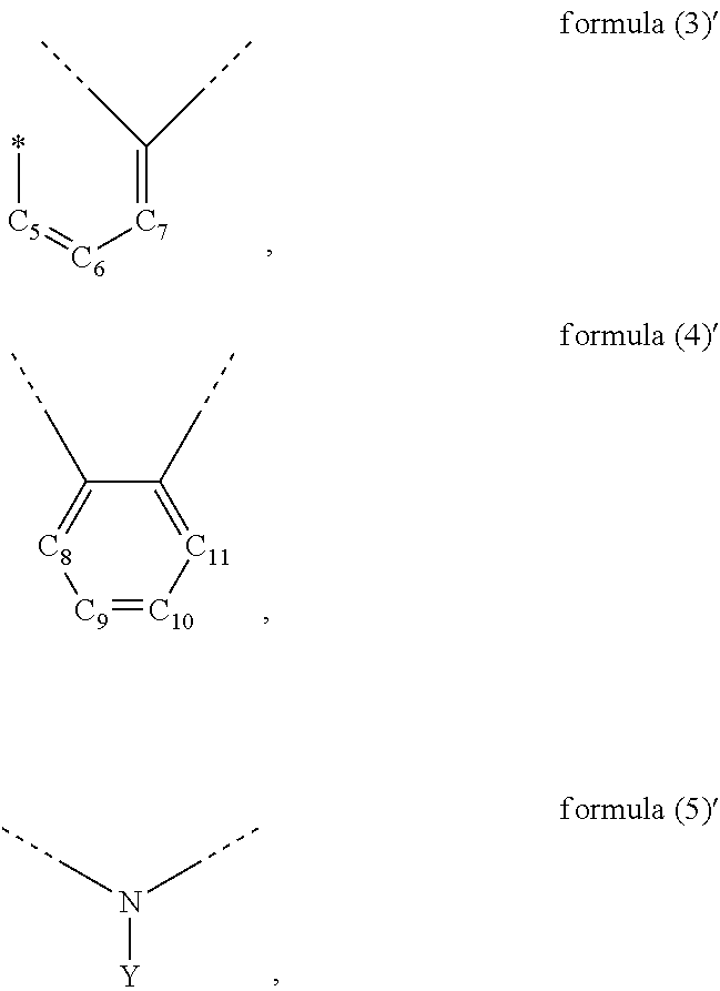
*[C5]=[C6][C7]=C(CC)CC.C1(CC)=[C8][C9]=[C10][C11]=C1CC.N([Y])(CC)CC
